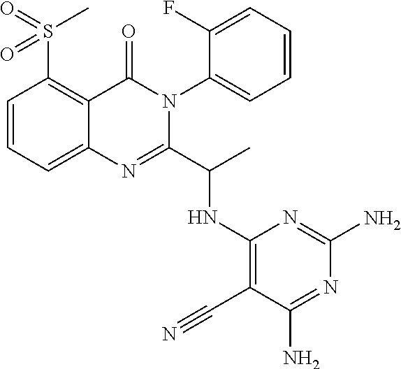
C1=CC=C2C(=C1S(=O)(C)=O)C(=O)N(C1=CC=CC=C1F)C(C(C)NC1=C(C#N)C(N)=NC(N)=N1)=N2
